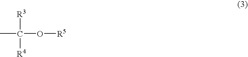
CC(O[R5])([R3])[R4]
